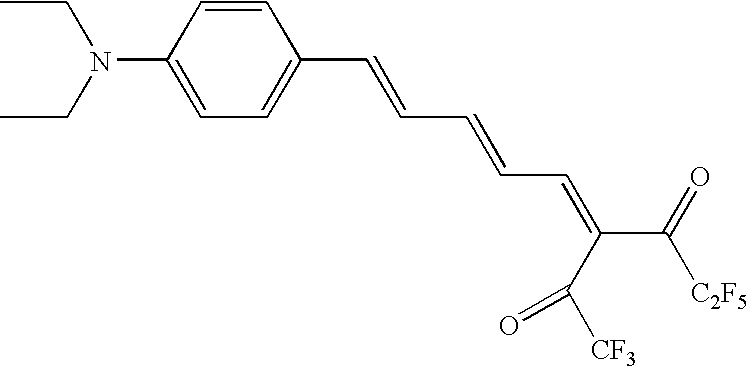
C1(N(CC)CC)=CC=C(C=CC=CC=C(C([C2F5])=O)C(=O)[CF3])C=C1
